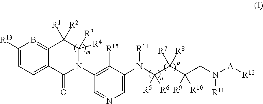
C1([R13])=CC=C2C(=B1)C([R1])([R2])C([R3])([R4])N(C1=C([R15])C(N(C(C(C(CN([A][R12])[R11])([R9])[R10])([R7])[R8])([R5])[R6])[R14])=CN=C1)C2=O
